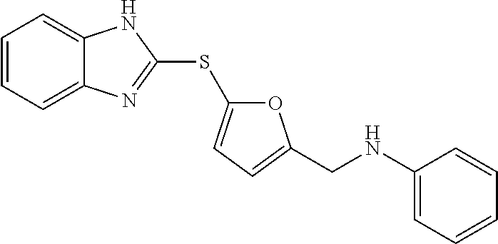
C1=CC=C2C(=C1)NC(SC1=CC=C(CNC3=CC=CC=C3)O1)=N2
